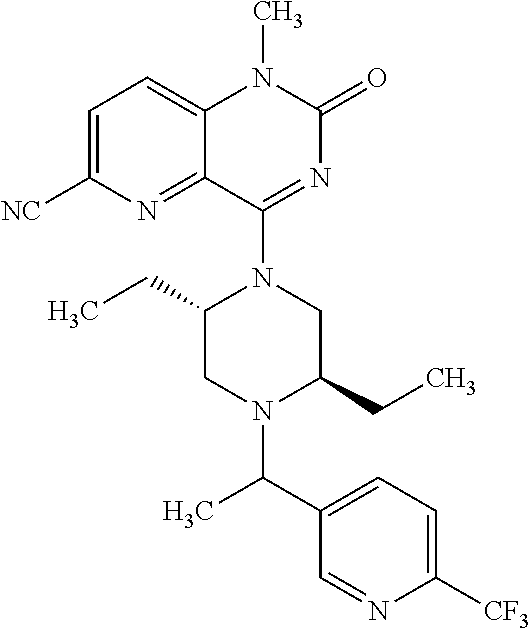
C1=C([NC])N=C2C(=C1)N(C)C(=O)N=C2N1CC(CC)N(C(C2=CC=C([CF3])N=C2)C)CC1CC
